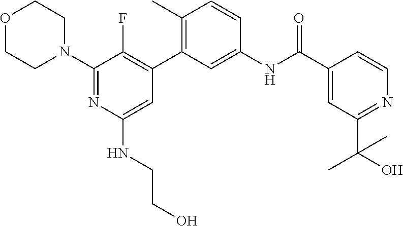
O1CCN(C2=NC(NCCO)=CC(C3=C(C)C=CC(NC(C4=CC(C(O)(C)C)=NC=C4)=O)=C3)=C2F)CC1
